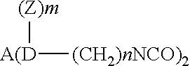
[A(D]([(CH2)nNCO)2])[(Z)m]
